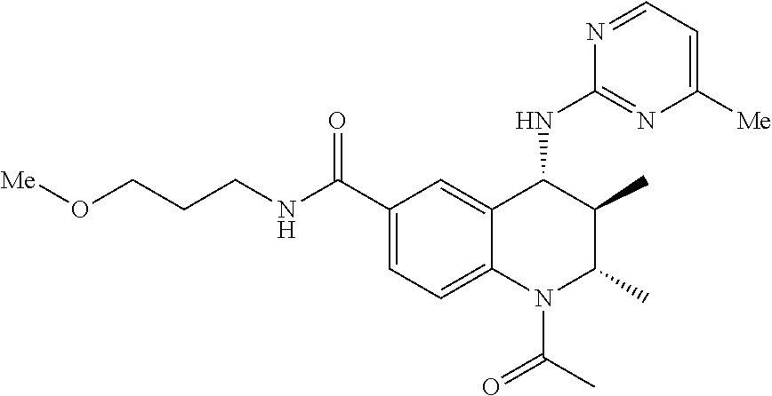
C1(C(NCCCO[Me])=O)=CC=C2C(=C1)C(NC1=NC([Me])=CC=N1)C(C)C(C)N2C(C)=O
